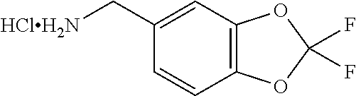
[HClH2N]CC1=CC2=C(C=C1)OC(F)(F)O2
